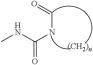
CNC(NC=O)=O
